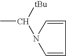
C([tBu])(C)N1C=CC=C1
